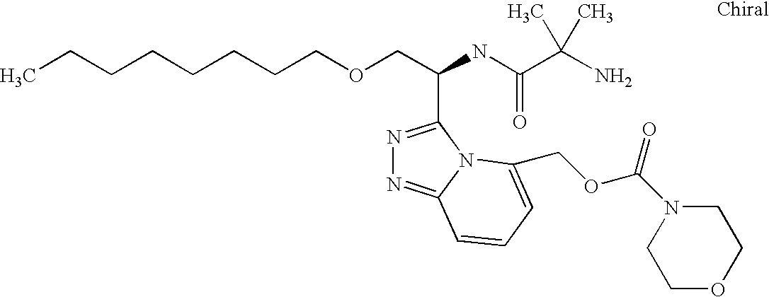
C(OCC(C1=NN=C2N1C(COC(N1CCOCC1)=O)=CC=C2)NC(=O)C(C)(N)C)CCCCCCC
